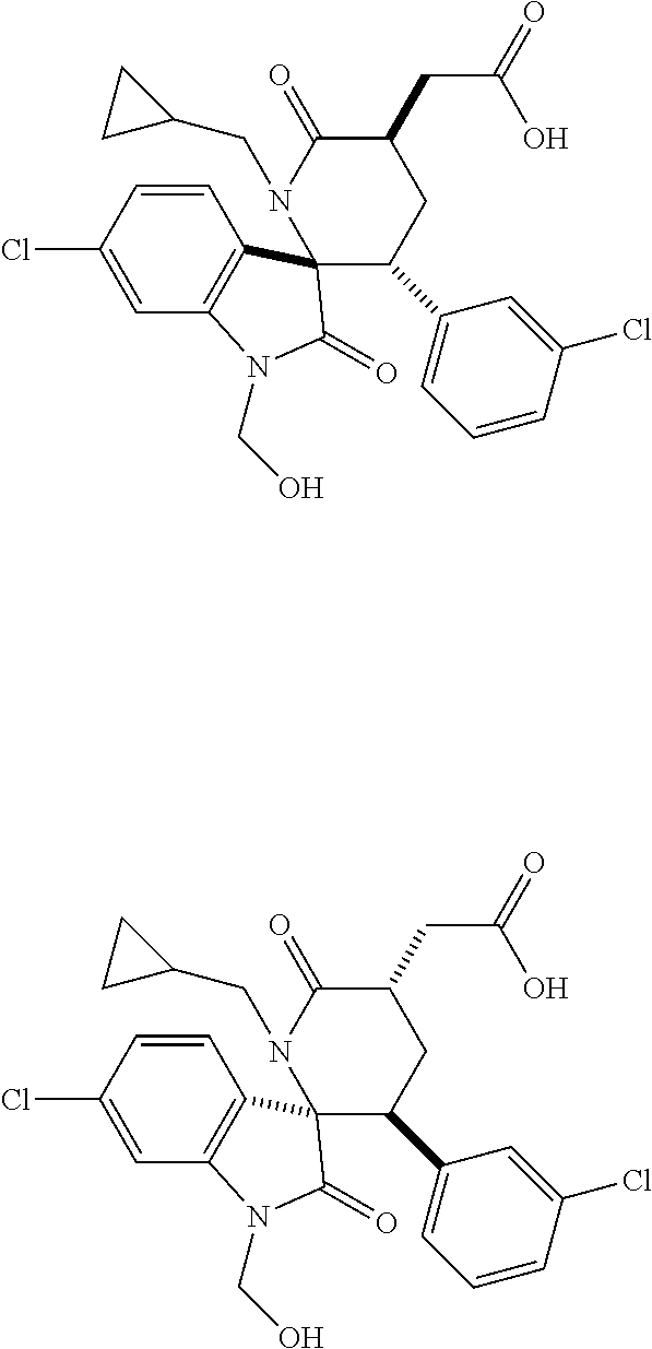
C1(C2=CC=CC(Cl)=C2)CC(CC(=O)O)C(=O)N(CC2CC2)C12C1=C(C=C(Cl)C=C1)N(CO)C2=O.C1(C2=CC=CC(Cl)=C2)CC(CC(=O)O)C(=O)N(CC2CC2)C12C1=C(C=C(Cl)C=C1)N(CO)C2=O
